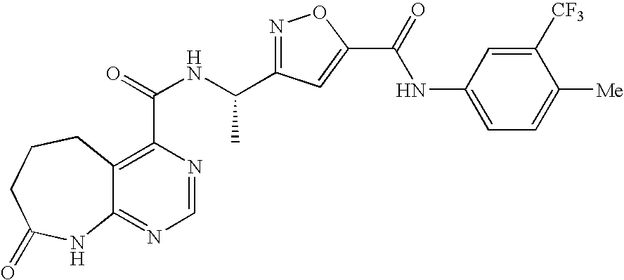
C12=NC=NC(C(=O)NC(C3=NOC(C(=O)NC4=CC=C([Me])C([CF3])=C4)=C3)C)=C1CCCC(=O)N2
